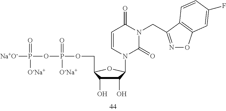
C1=CN(C2C(O)C(O)C(COP(OP([Na+O-])(=O)[O-Na+])(=O)[O-Na+])O2)C(=O)N(CC2=NOC3=C2C=CC(F)=C3)C1=O
